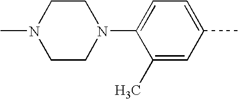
C1CN(C2=CC=C(C)C=C2C)CCN1C
